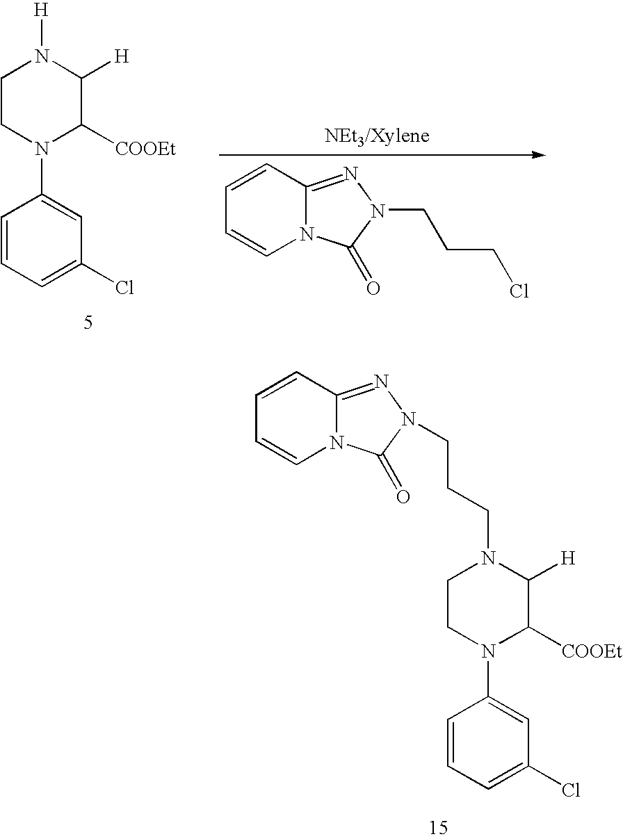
C1CN(C2=CC(Cl)=CC=C2)C([COOEt])C([H])N1[H].C1=CC2=NN(CCCCl)C(=O)N2C=C1.C1CN(C2=CC(Cl)=CC=C2)C([COOEt])C([H])N1CCCN1C(=O)N2C=CC=CC2=N1
